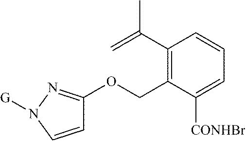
C1=CN([G])N=C1OCC1=C(C(=C)C)C=CC=C1[CONHBr]
